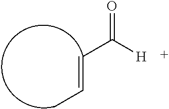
C(=CC)C([H])=O
